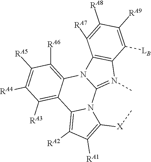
C1([RA5])=C([RA4])C([RA3])=C2C(=C1[RA6])N1C(=N(C)C3=C1C([RA7])=C([RA8])C([RA9])=C3[LB])N1C2=C([RA2])C([RA1])=C1[X]C
